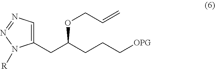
C(C(CCC[OPG])OCC=C)C1=CN=NN1[R]
